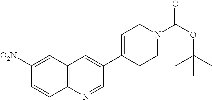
[O2N]C1=CC2=C(C=C1)N=CC(C1=CCN(C(OC(C)(C)C)=O)CC1)=C2
